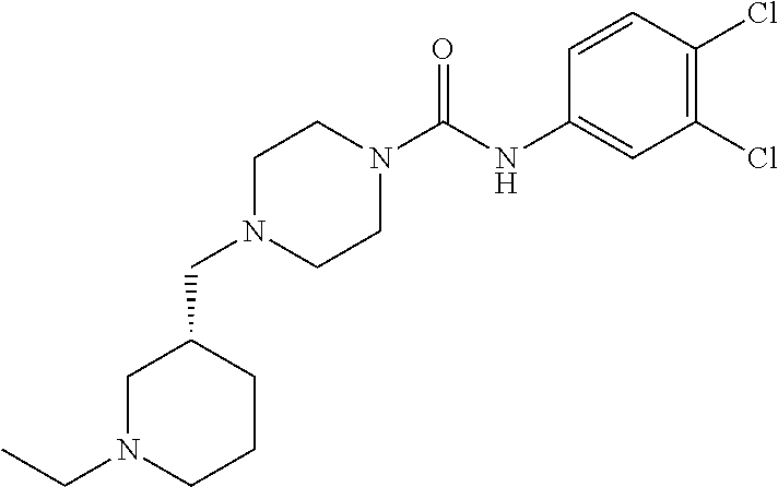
C1N(CC)CCCC1CN1CCN(C(NC2=CC(Cl)=C(Cl)C=C2)=O)CC1
